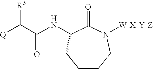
[R5]C(C(NC1C(=O)N([W-X-Y-Z])CCCC1)=O)[Q]
